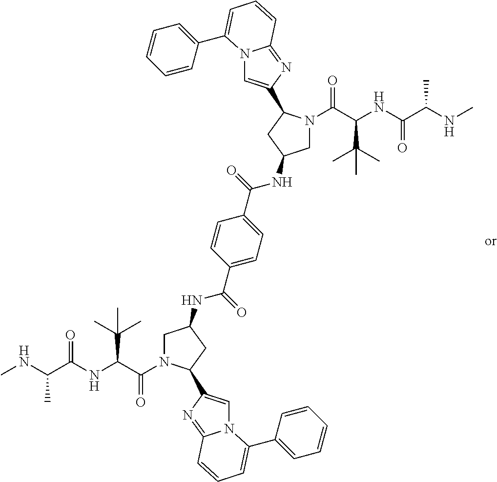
CNC(C(NC(C(=O)N1CC(NC(C2=CC=C(C(=O)NC3CN(C(C(NC(C(NC)C)=O)C(C)(C)C)=O)C(C4=CN5C(=N4)C=CC=C5C4=CC=CC=C4)C3)C=C2)=O)CC1C1=CN2C(=N1)C=CC=C2C1=CC=CC=C1)C(C)(C)C)=O)C
